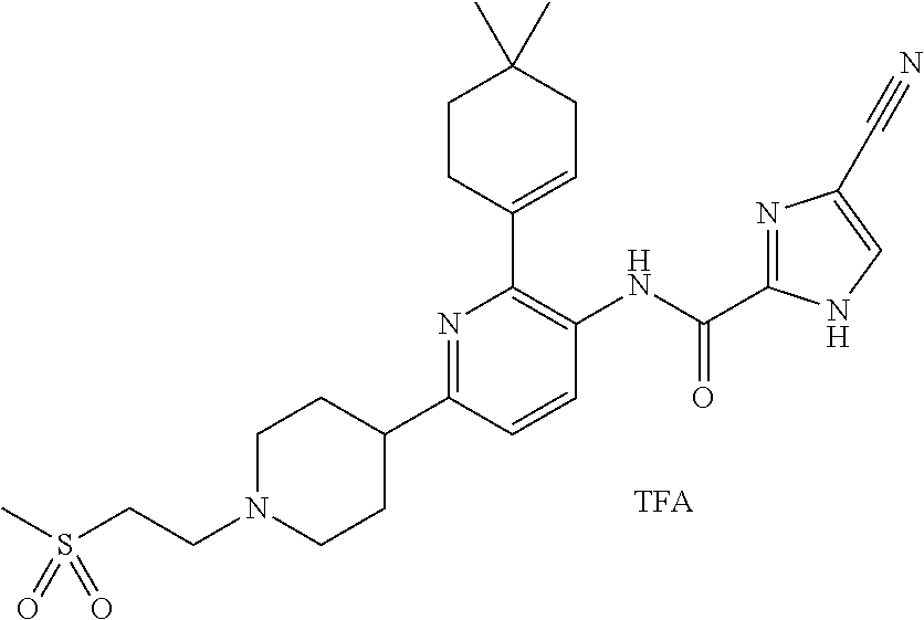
C1N(CCS(C)(=O)=O)CCC(C2=NC(C3=CCC(C)(C)CC3)=C(NC(=O)C3=NC(C#N)=CN3)C=C2)C1
